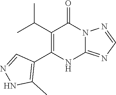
C12=NC=NN1C(=O)C(C(C)C)=C(C1=C(C)NN=C1)N2
